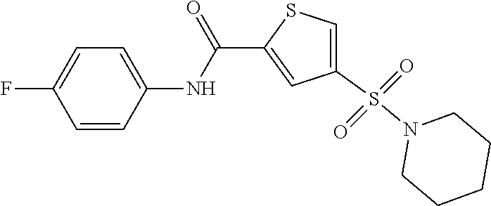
C1=CC(NC(C2=CC(S(=O)(=O)N3CCCCC3)=CS2)=O)=CC=C1F
